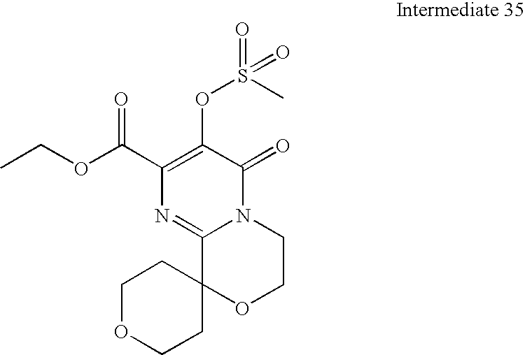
O(C(C1=C(OS(C)(=O)=O)C(=O)N2C(=N1)C1(OCC2)CCOCC1)=O)CC
